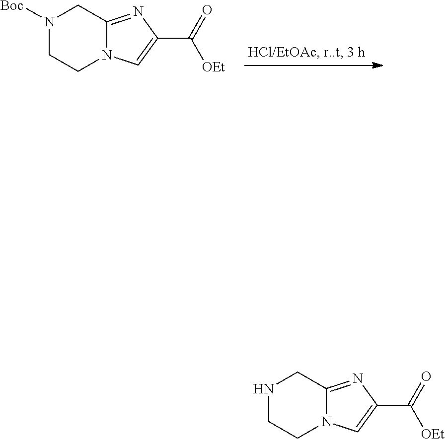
N1([Boc])CC2=NC(C(=O)[OEt])=CN2CC1.N1CC2=NC(C(=O)[OEt])=CN2CC1
